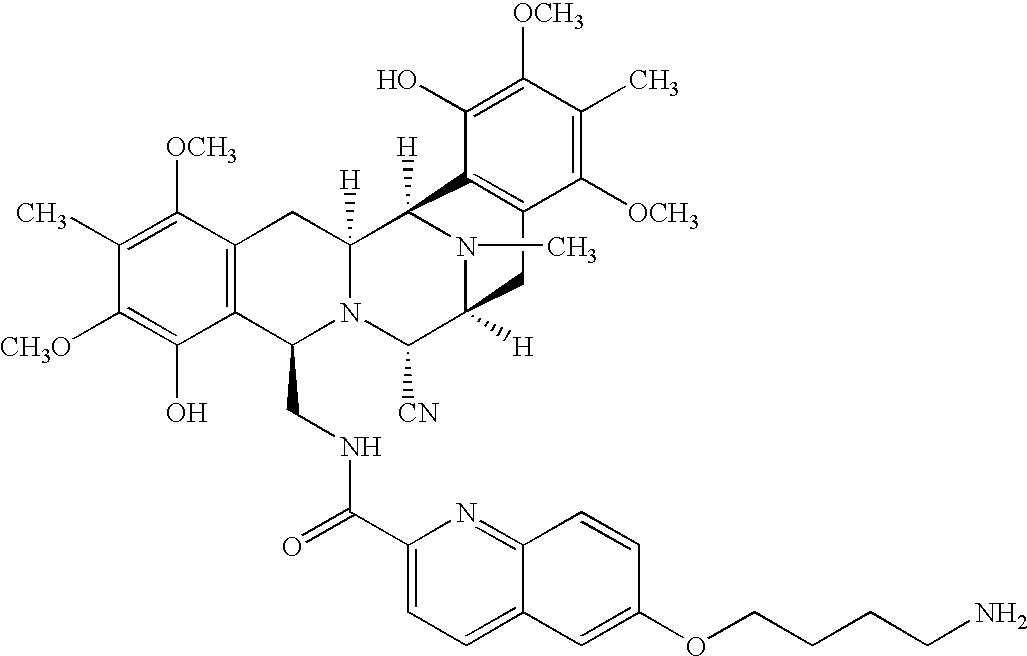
C1(C)=C([OCH3])C2=C(C(O)=C1[CH3O])C(CNC(C1=CC=C3C(=N1)C=CC(OCCCCN)=C3)=O)N1C([H])(C2)C2([H])N(C)C([H])(C1[CN])CC1=C2C(O)=C([OCH3])C(C)=C1[OCH3]
